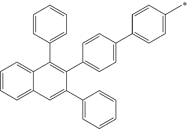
C1=CC=C2C(=C1)C(C1=CC=CC=C1)=C(C1=CC=C(C3=CC=C(C)C=C3)C=C1)C(C1=CC=CC=C1)=C2
